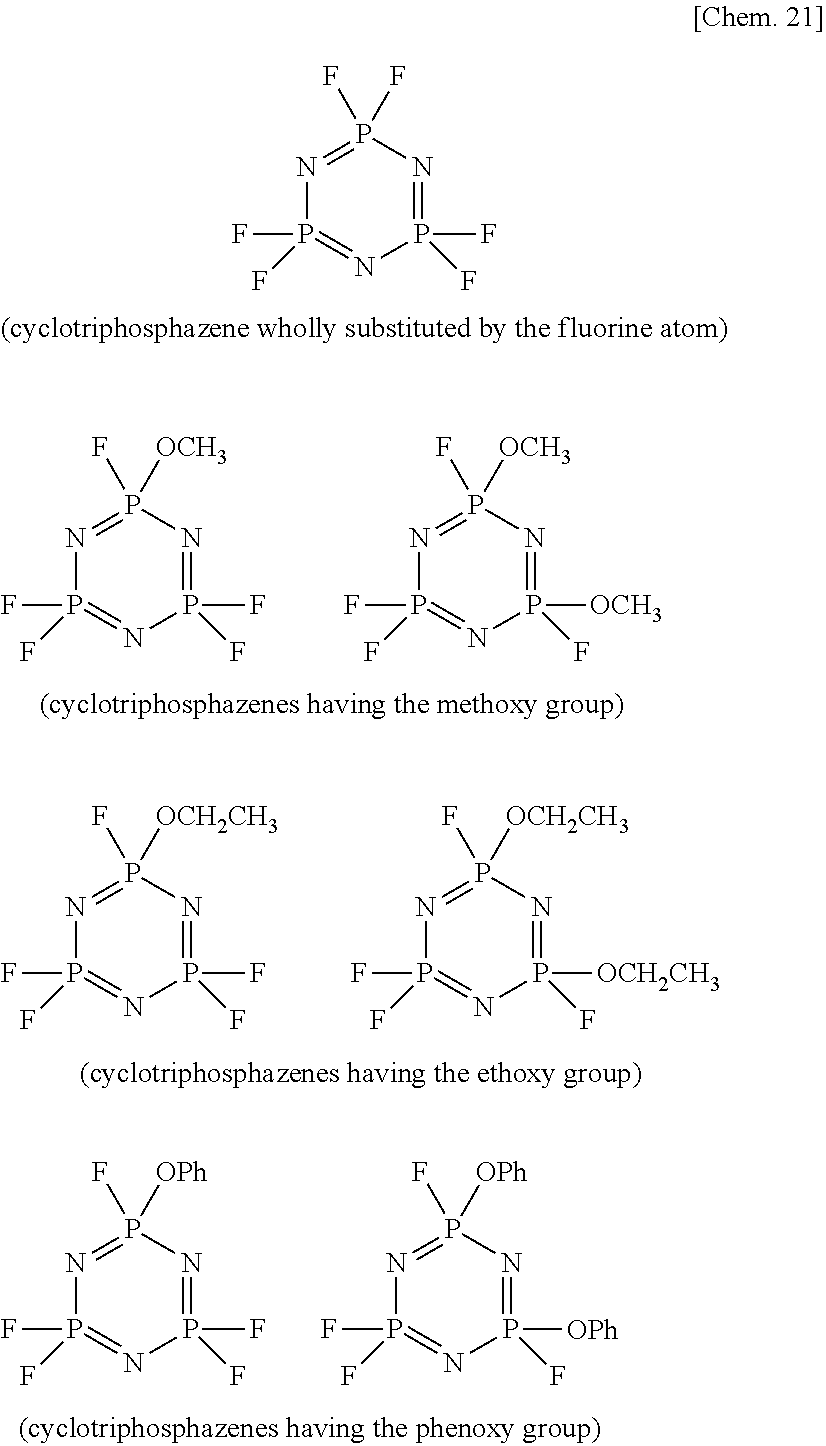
N1=P(F)([OCH3])N=P(F)(F)N=P1(F)F.N1=P(F)([OCH3])N=P([OCH3])(F)N=P1(F)F.N1=P(F)([OCH2CH3])N=P(F)(F)N=P1(F)F.N1=P(F)([OCH2CH3])N=P([OCH2CH3])(F)N=P1(F)F.N1=P(F)([OPh])N=P(F)(F)N=P1(F)F.N1=P(F)([OPh])N=P([OPh])(F)N=P1(F)F.N1=P(F)(F)N=P(F)(F)N=P1(F)F
